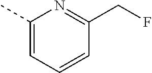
C1(C)=CC=CC(CF)=N1
